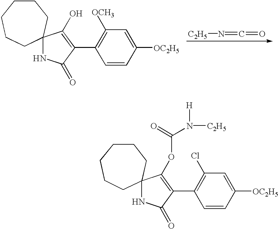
C12(NC(=O)C(C3=C([OCH3])C=C([OC2H5])C=C3)=C1O)CCCCCC2.[C2H5]N=C=O.C12(NC(=O)C(C3=C(Cl)C=C([OC2H5])C=C3)=C1OC(N([C2H5])[H])=O)CCCCCC2
